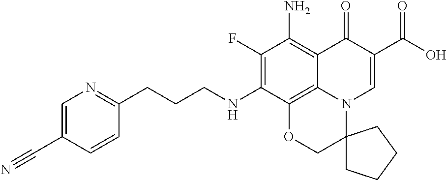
C(NC1=C(F)C(N)=C2C3=C1OCC1(N3C=C(C(O)=O)C2=O)CCCC1)CCC1=NC=C(C#N)C=C1
